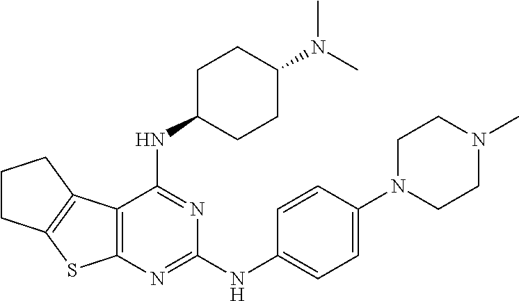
CN(C)C1CCC(NC2=NC(NC3=CC=C(N4CCN(C)CC4)C=C3)=NC3=C2C2=C(S3)CCC2)CC1
